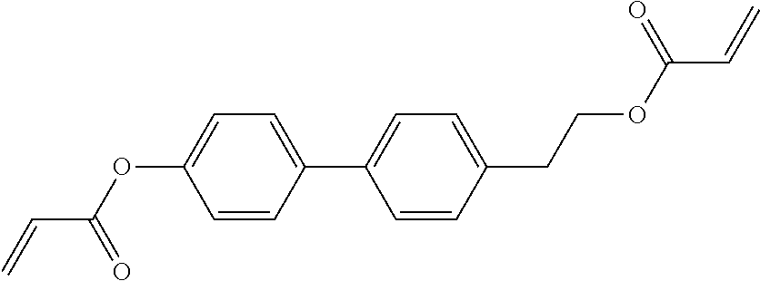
C1=C(C2=CC=C(CCOC(C=C)=O)C=C2)C=CC(OC(C=C)=O)=C1
